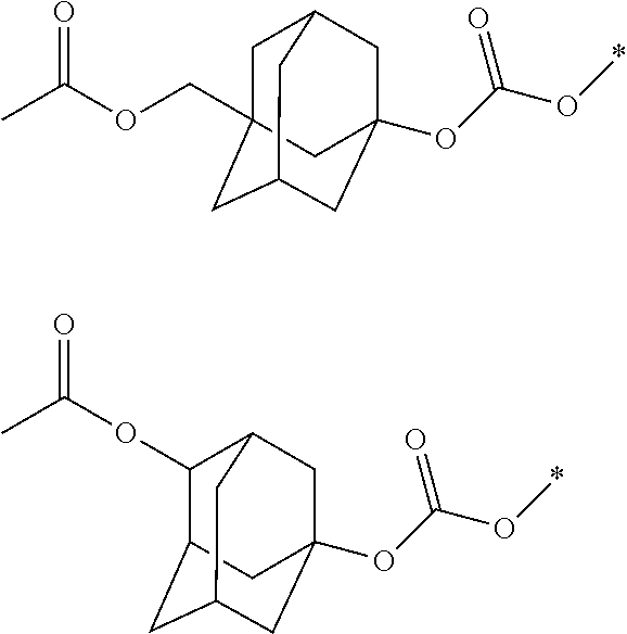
C1C2(COC(C)=O)CC3CC(OC(O*)=O)(CC1C3)C2.C1(OC(C)=O)C2CC3CC(OC(O*)=O)(CC1C3)C2
